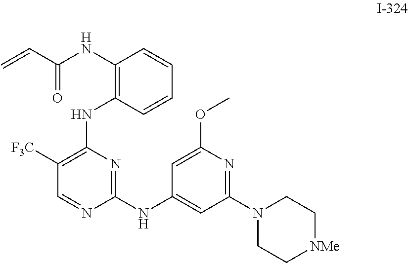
C1=CC(NC2=C([F3C])C=NC(NC3=CC(N4CC[NMe]CC4)=NC(OC)=C3)=N2)=C(NC(=O)C=C)C=C1
